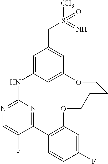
C1=C2C=C(C=C1CS(=N)(C)=O)OCCCCOC1=C(C3=NC(=NC=C3F)N2)C=CC(F)=C1
